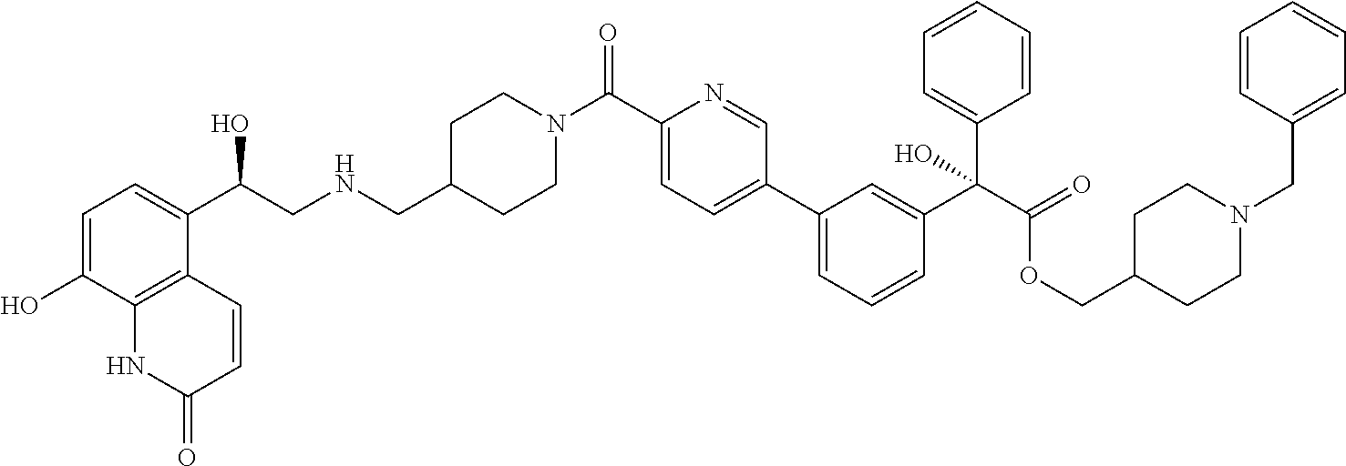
C1=C(O)C2=C(C(C(CNCC3CCN(C(C4=CC=C(C5=CC=CC(C(C(=O)OCC6CCN(CC7=CC=CC=C7)CC6)(C6=CC=CC=C6)O)=C5)C=N4)=O)CC3)O)=C1)C=CC(=O)N2
